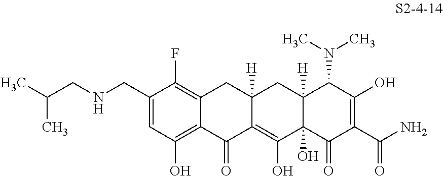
C1(CNCC(C)C)=CC(O)=C2C(=C1F)CC1([H])C(=C(O)C3(O)C([H])(C1)C(N(C)C)C(O)=C(C(N)=O)C3=O)C2=O
